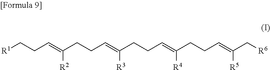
[R1]CCC=C(CCC=C(CCC=C(CCC=C([R5])C[R6])[R4])[R3])[R2]
